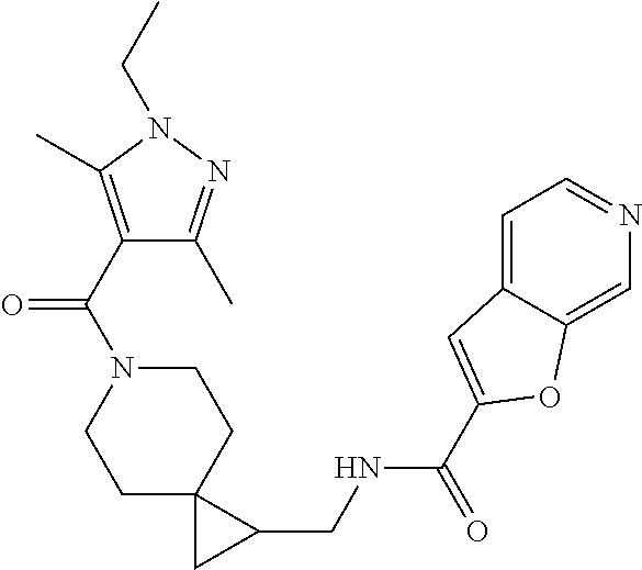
C1C2(CCN(C(=O)C3=C(C)N(CC)N=C3C)C1)CC2CNC(=O)C1=CC2=CC=NC=C2O1
